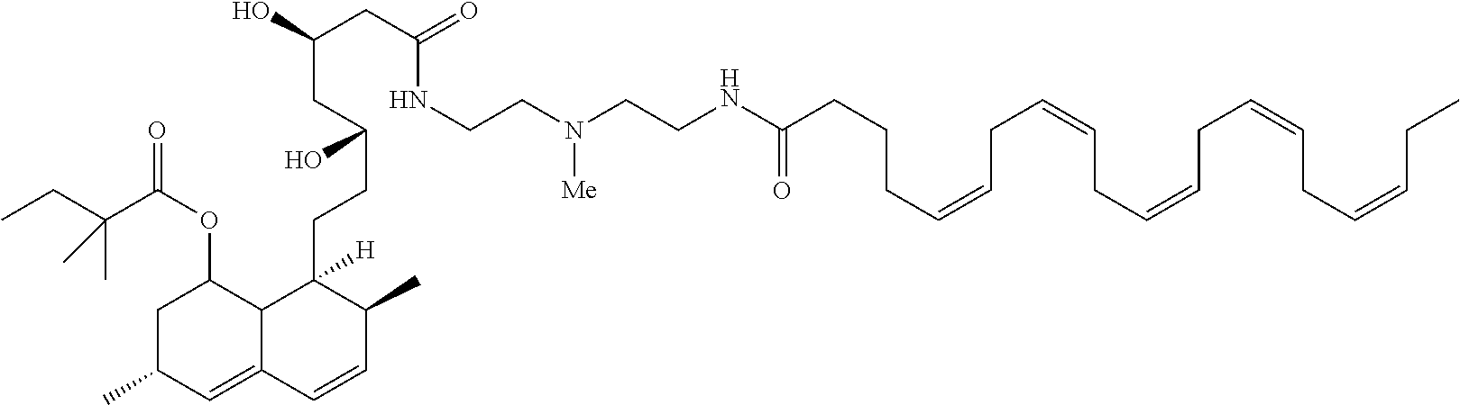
C(C)C(C(OC1CC(C)C=C2C1C([H])(CCC(CC(O)CC(=O)NCCN(CCNC(CCCC=CCC=CCC=CCC=CCC=CCC)=O)[Me])O)C(C)C=C2)=O)(C)C
